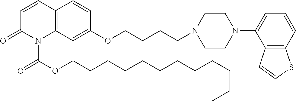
C1=CC2=C(N(C(OCCCCCCCCCCCC)=O)C1=O)C=C(OCCCCN1CCN(C3=CC=CC4=C3C=CS4)CC1)C=C2
